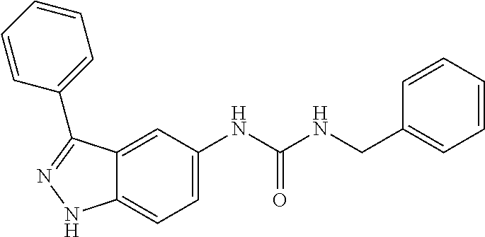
C12=CC=C(NC(NCC3=CC=CC=C3)=O)C=C1C(C1=CC=CC=C1)=NN2
